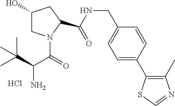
C1=C(C2=C(C)N=CS2)C=CC(CNC(=O)C2N(C(=O)C(C(C)(C)C)N)CC(O)C2)=C1.Cl
